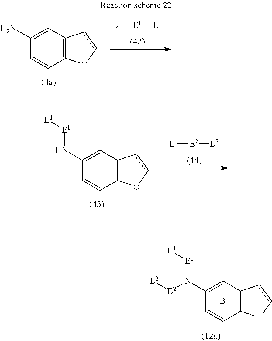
C12=C(C=C(N([E1][L1])[E2][L2])C=C1)ccO2.B.C12=C(C=C(N)C=C1)ccO2.[L][E1][L1].C12=C(C=C(N[E1][L1])C=C1)ccO2.[L][E2][L2]
